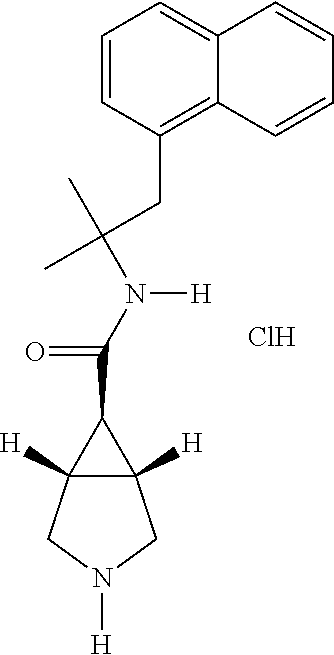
C12([H])C([H])(CN([H])C1)C2C(=O)N([H])C(CC1=C2C(=CC=C1)C=CC=C2)(C)C.Cl
